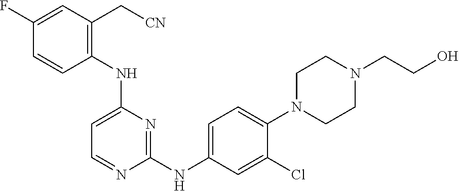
C1(F)=CC(C[CN])=C(NC2=CC=NC(NC3=CC=C(N4CCN(CCO)CC4)C(Cl)=C3)=N2)C=C1
